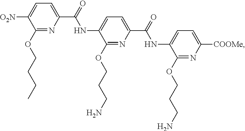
C1(OCCCC)=NC(C(=O)NC2=CC=C(C(=O)NC3=CC=C([COOMe])N=C3OCCCN)N=C2OCCCN)=CC=C1[O2N]
